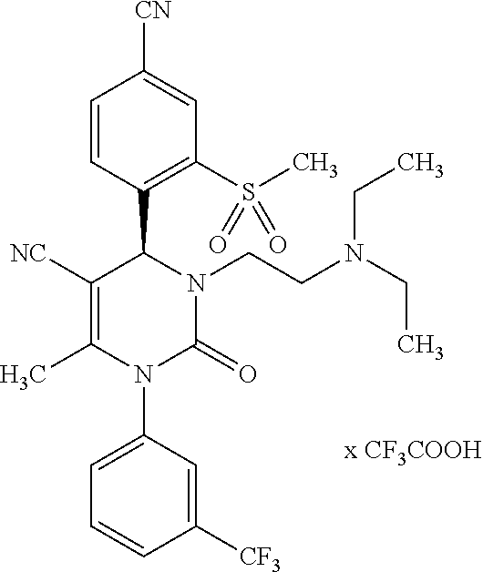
C1([NC])=C(C)N(C2=CC=CC([CF3])=C2)C(=O)N(CCN(CC)CC)C1C1=C(S(C)(=O)=O)C=C([CN])C=C1
